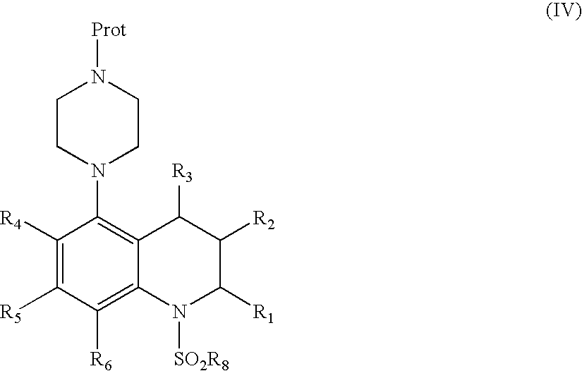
C1([R4])=C([R5])C([R6])=C2C(=C1N1CCN([Prot])CC1)C([R3])C([R2])C([R1])N2[SO2R8]
